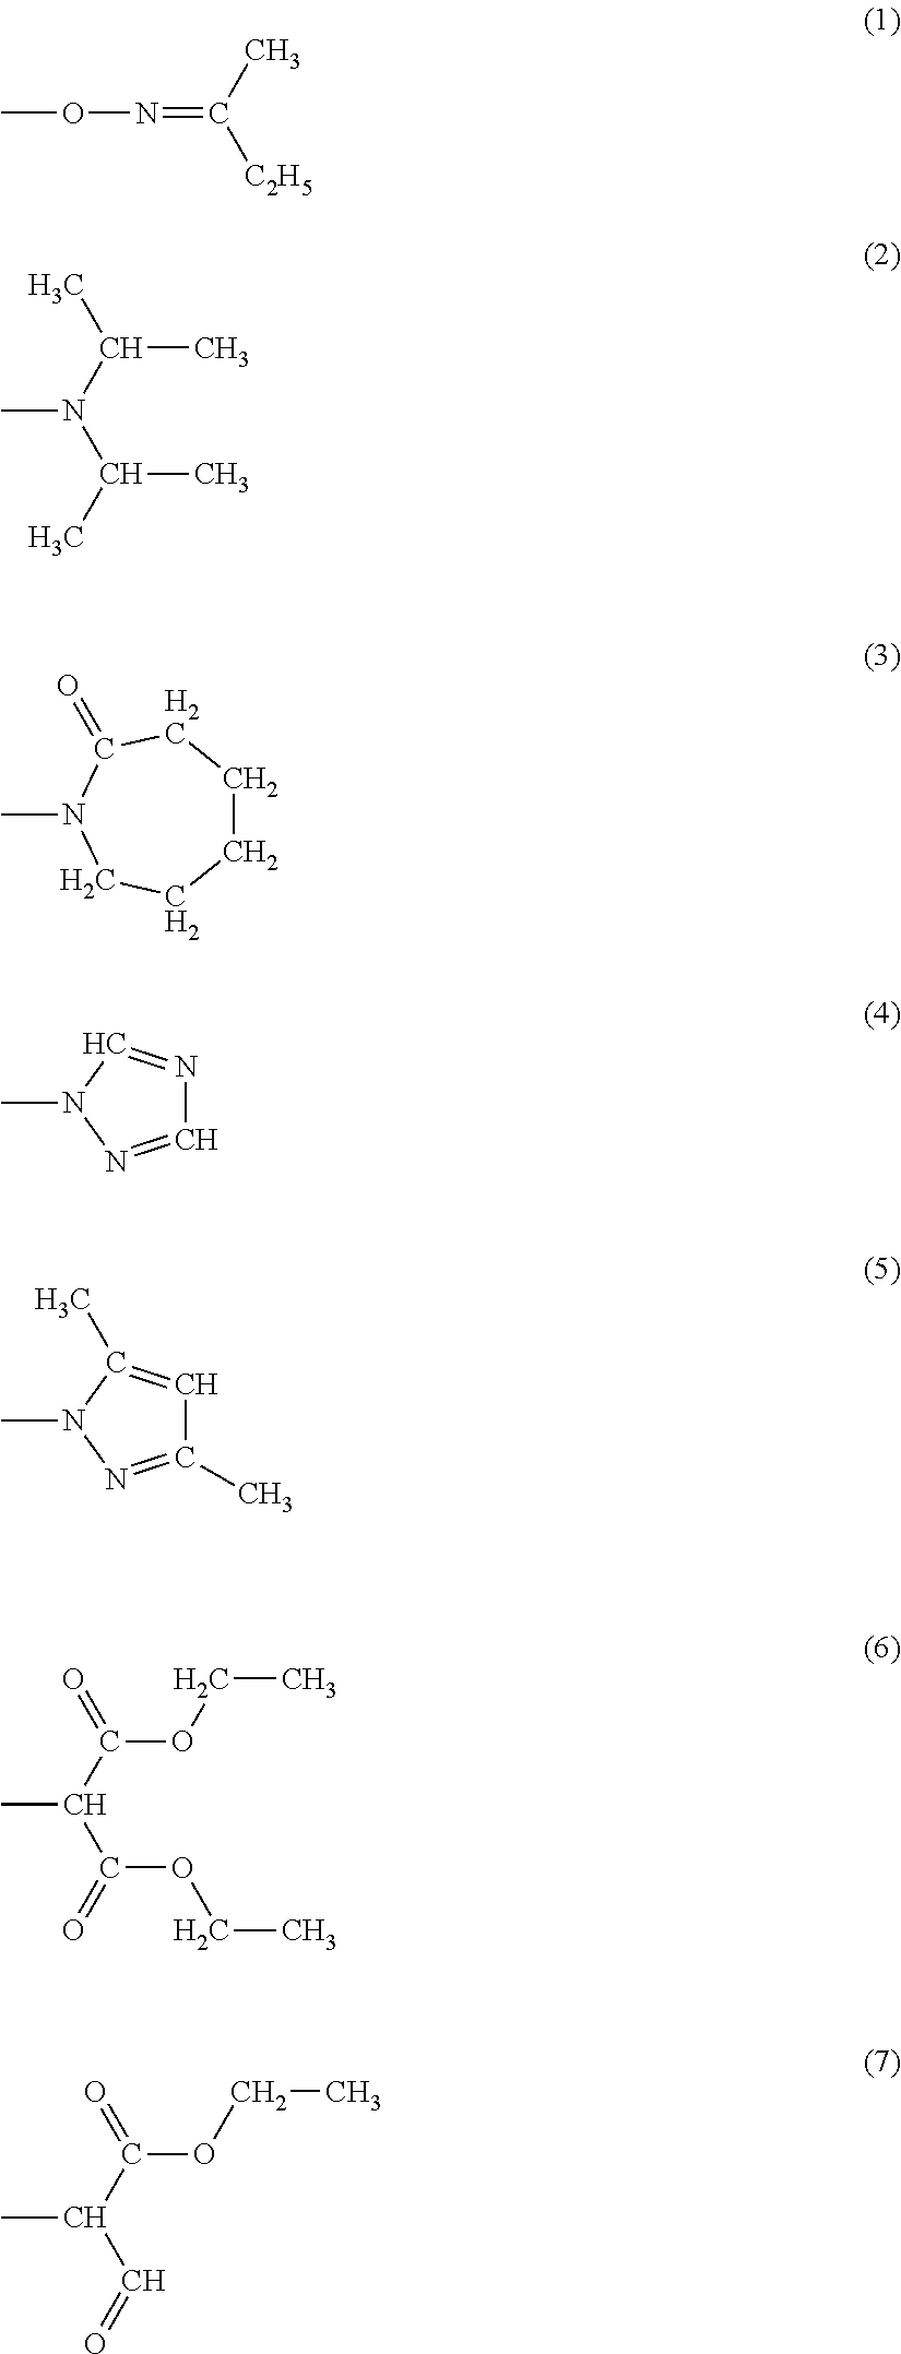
CON=C([C2H5])C.CN(C(C)C)C(C)C.C1CCC(=O)N(C)CC1.C1=NN(C)C=N1.C1(C)=NN(C)C(C)=C1.CC(C(=O)OCC)C(=O)OCC.CC(C(=O)OCC)C=O
